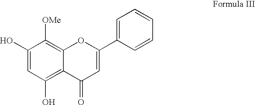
C1(O)=CC(O)=C2C(=C1[OMe])OC(C1=CC=CC=C1)=CC2=O
